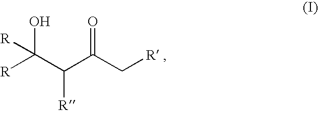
C(C(C(C[R ])=O)[R])([R])(O)[R]
